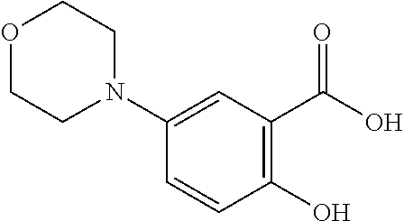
C1=CC(O)=C(C(O)=O)C=C1N1CCOCC1
